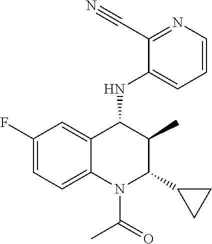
C1(F)=CC=C2C(=C1)C(NC1=CC=CN=C1C#N)C(C)C(C1CC1)N2C(C)=O
